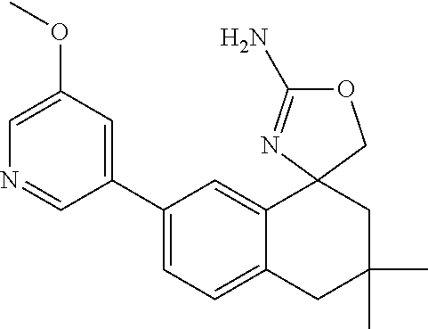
N1=CC(C2=CC=C3C(=C2)C2(CC(C)(C)C3)COC(N)=N2)=CC(OC)=C1
